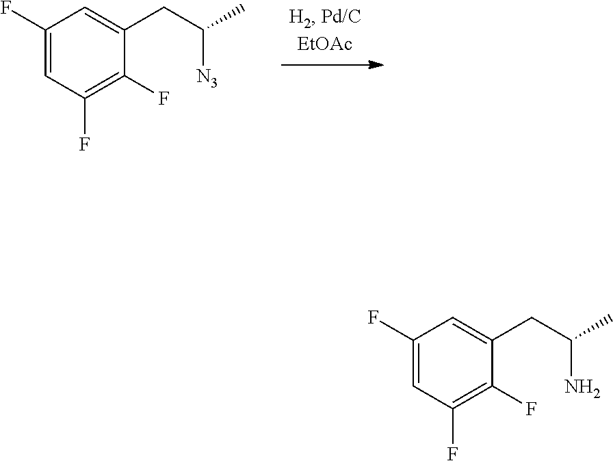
C1(F)=CC(F)=C(F)C(CC(C)[N3])=C1.C1(F)=CC(F)=C(F)C(CC(C)N)=C1
